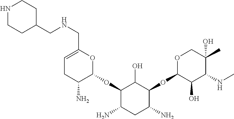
C1=C(CNCC2CCNCC2)OC(OC2C(N)CC(N)C(OC3C(O)C(NC)C(C)(O)CO3)C2O)C(N)C1
